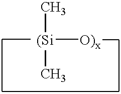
[(Si]([O)x])(C)C
